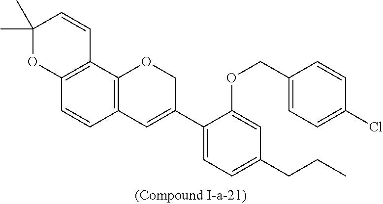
C12=C(C3=C(C=C1)C=C(C1=CC=C(CCC)C=C1OCC1=CC=C(Cl)C=C1)CO3)C=CC(C)(C)O2
